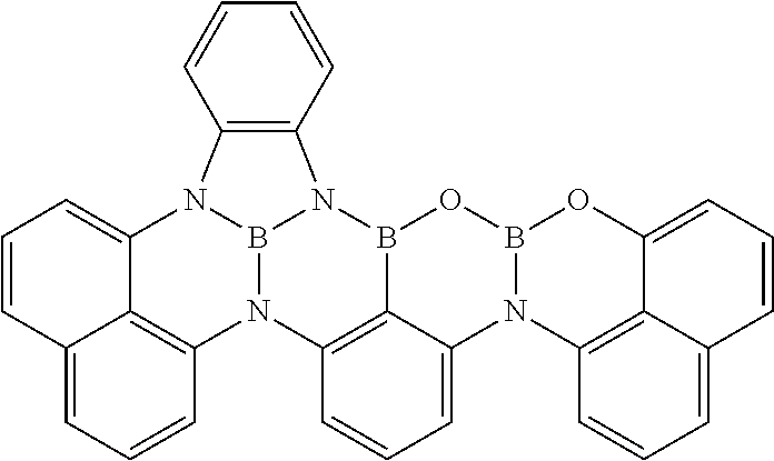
O1B2C3=C(N4B5N2C2=C(N5C5=CC=CC6=CC=CC4=C56)C=CC=C2)C=CC=C3N2B1OC1=CC=CC3=CC=CC2=C13
